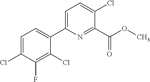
C1(Cl)=C(F)C(Cl)=CC=C1C1=CC=C(Cl)C(C(OC)=O)=N1
